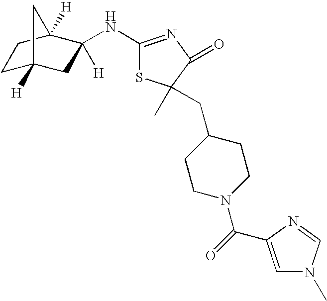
C1C2([H])CC([H])(NC3=NC(=O)C(C)(CC4CCN(C(=O)C5=CN(C)C=N5)CC4)S3)C([H])(C1)C2
